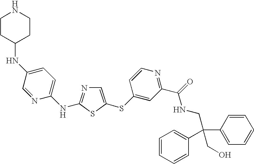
C1=NC(NC2=NC=C(SC3=CC(C(=O)NCC(C4=CC=CC=C4)(CO)C4=CC=CC=C4)=NC=C3)S2)=CC=C1NC1CCNCC1
